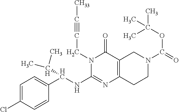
C1=C(Cl)C=CC(C(NC2=NC3=C(C(=O)N2CC#C[CH33])CN(C(=O)OC(C)(C)C)CC3)C(C)C)=C1
